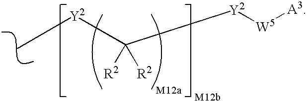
[Y2](C([R2])([R2])[Y2][W5][A3])C
